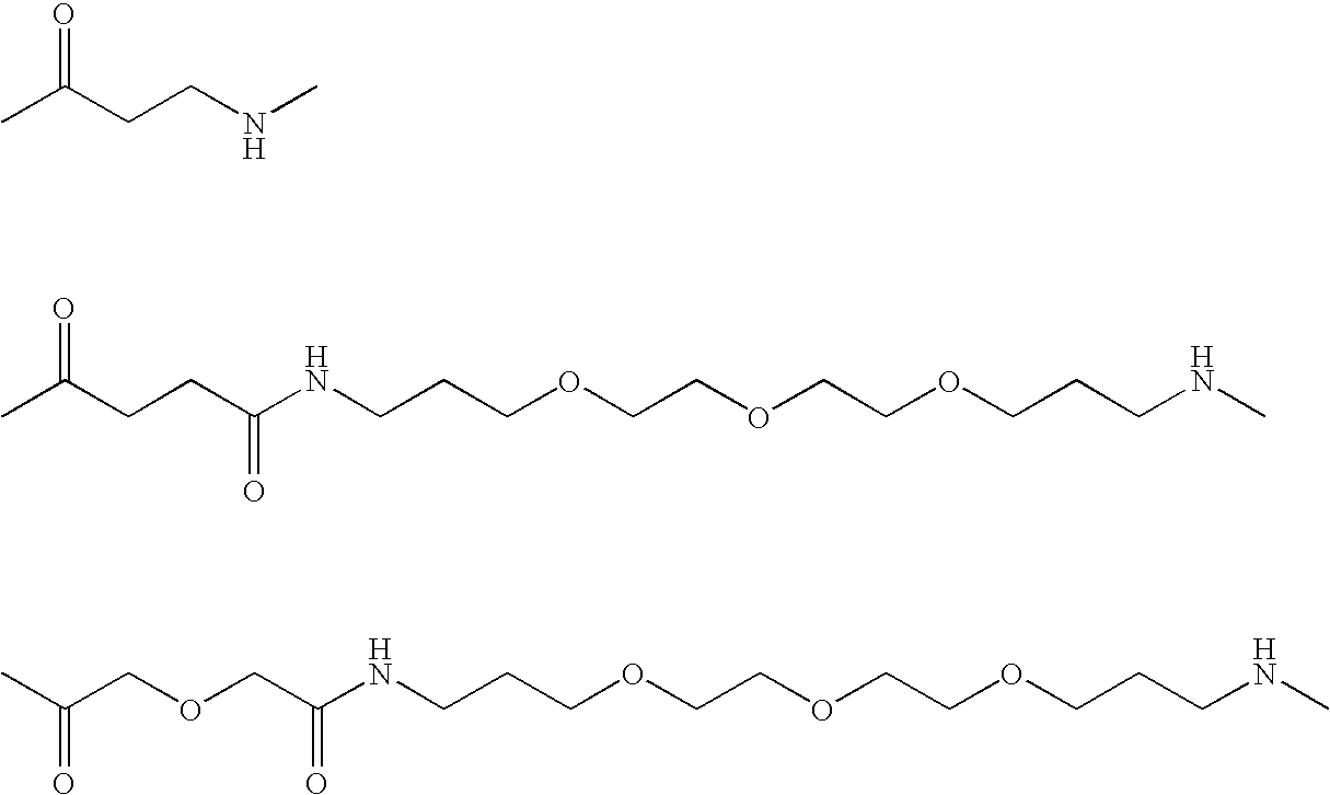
CC(CCNC)=O.CC(CCC(NCCCOCCOCCOCCCNC)=O)=O.C(COCC(NCCCOCCOCCOCCCNC)=O)(C)=O
